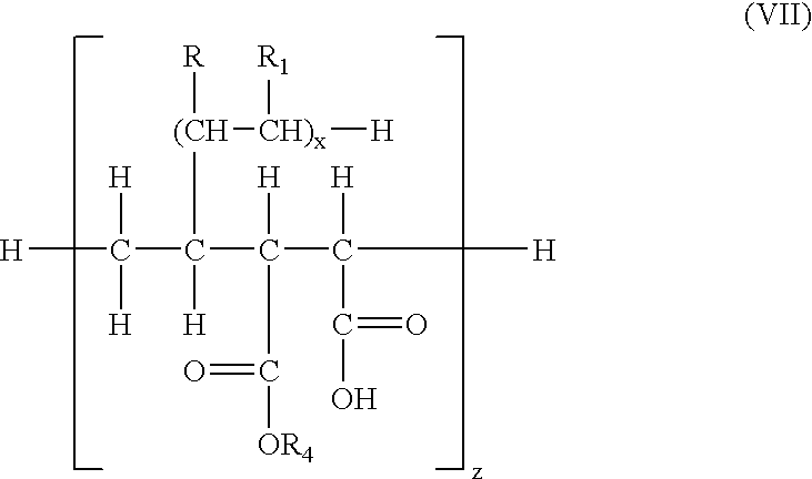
[H]C(C(C(C(C(=O)O)([H])[H])(C(=O)[OR4])[H])([H])[(CH]([CH)x]([R1])[H])[R])([H])[H]
